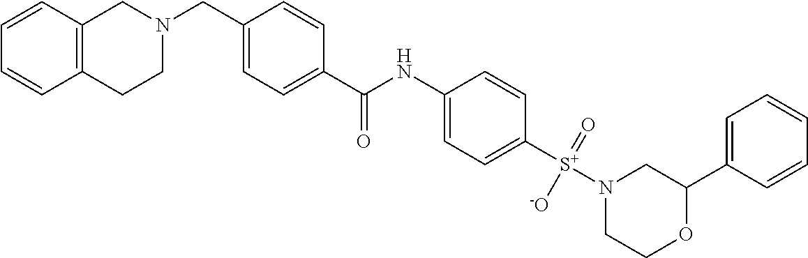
C1=CC2=C(C=C1)CCN(CC1=CC=C(C(NC3=CC=C([S+](N4CCOC(C5=CC=CC=C5)C4)(=O)[-O])C=C3)=O)C=C1)C2
